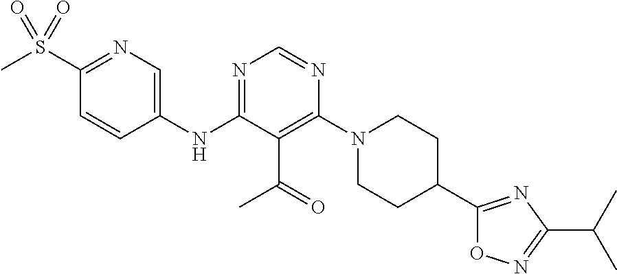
C1(S(C)(=O)=O)=NC=C(NC2=NC=NC(N3CCC(C4=NC(C(C)C)=NO4)CC3)=C2C(=O)C)C=C1
